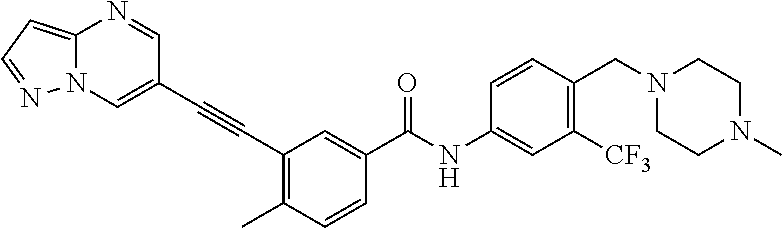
C12=CC=NN1C=C(C#CC1=C(C)C=CC(C(NC3=CC([CF3])=C(CN4CCN(C)CC4)C=C3)=O)=C1)C=N2
